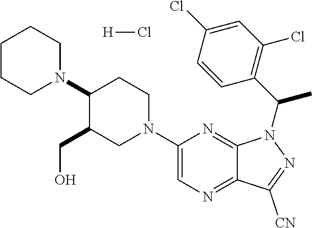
N1(C2=CN=C3C(=N2)N(C(C2=C(Cl)C=C(Cl)C=C2)C)N=C3[CN])CCC(N2CCCCC2)C(CO)C1.[H]Cl
